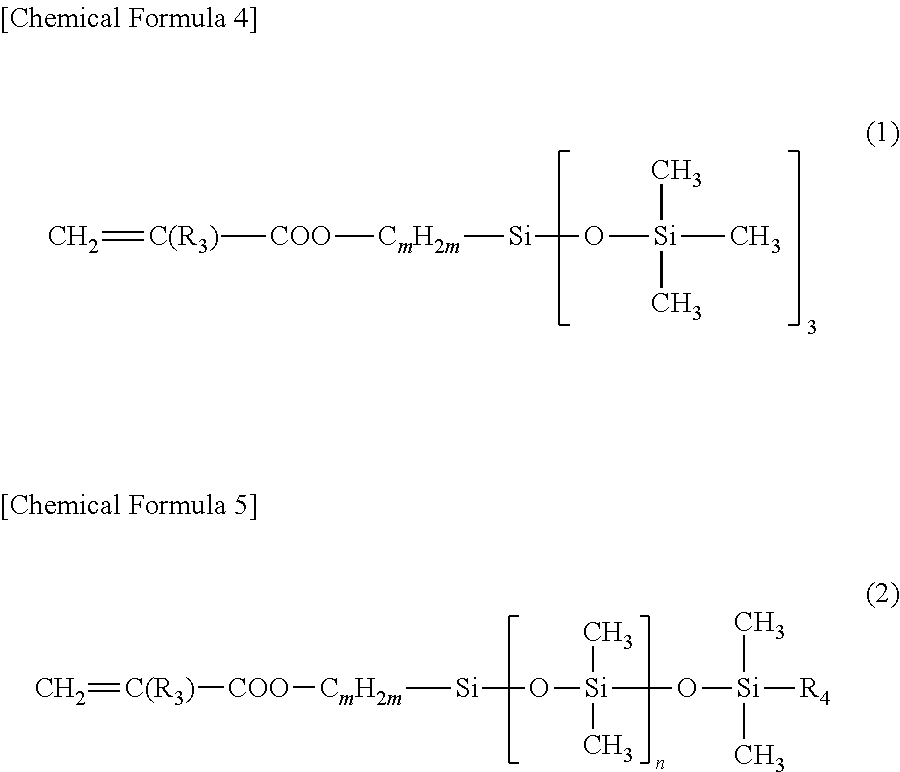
[C(R3)](=C)[COO][CmH2m][Si]O[Si](C)(C)C.[C(R3)](=C)[COO][CmH2m][Si]O[Si](O[Si]([R4])(C)C)(C)C
